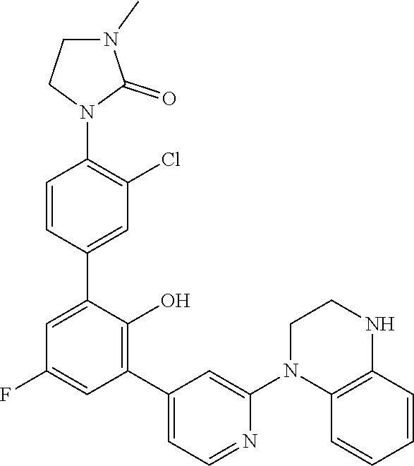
C1=CC(C2=CC(F)=CC(C3=CC=NC(N4C5=C(NCC4)C=CC=C5)=C3)=C2O)=CC(Cl)=C1N1C(=O)N(C)CC1
